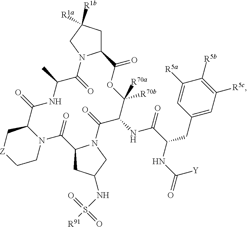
C12CC([R1a])([R1b])CN1C(=O)C(C)NC(=O)C1N(C(=O)C3CC(NS([R91])(=O)=O)CN3C(=O)C(NC(=O)C(CC3=CC([R5c])=C([R5b])C([R5a])=C3)NC([Y])=O)C([R70b])([R70a])OC2=O)CC[Z]C1
